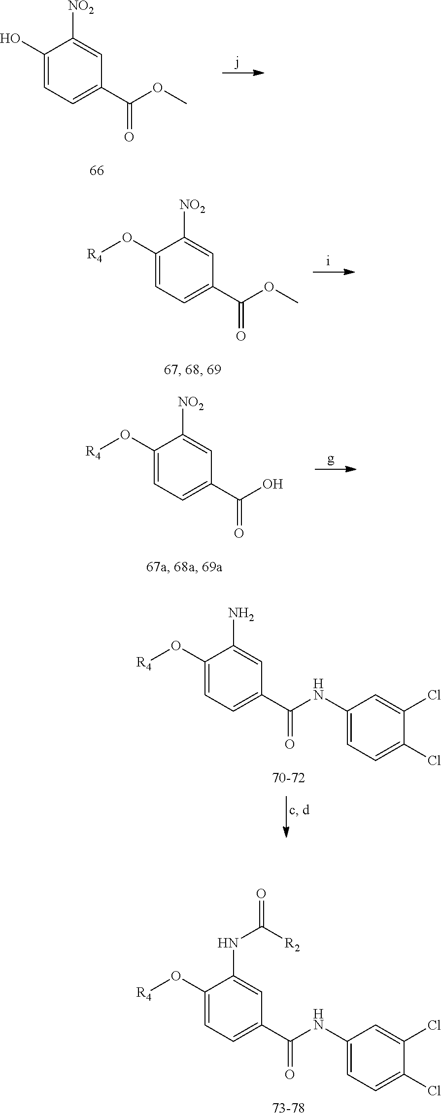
C1(O)=CC=C(C(OC)=O)C=C1[NO2].C1(O[R4])=CC=C(C(OC)=O)C=C1[NO2].C1(O[R4])=CC=C(C(O)=O)C=C1[NO2].C1(O[R4])=CC=C(C(NC2=CC=C(Cl)C(Cl)=C2)=O)C=C1NC(=O)[R2].C1(O[R4])=CC=C(C(NC2=CC=C(Cl)C(Cl)=C2)=O)C=C1N
